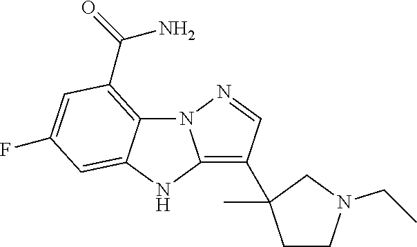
N12C3=C(C(=O)N)C=C(F)C=C3NC1=C(C1(C)CCN(CC)C1)C=N2
